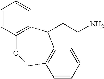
C1=CC=CC2=C1COC1=C(C2CCN)C=CC=C1
